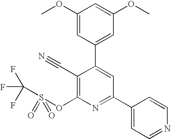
C1(OC)=CC(C2=CC(C3=CC=NC=C3)=NC(OS(C(F)(F)F)(=O)=O)=C2C#N)=CC(OC)=C1
